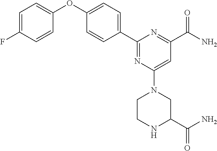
C1(C2=CC=C(OC3=CC=C(F)C=C3)C=C2)=NC(N2CCNC(C(N)=O)C2)=CC(C(=O)N)=N1
